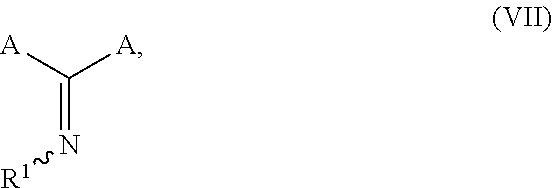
N([R1])=C([A])[A]
